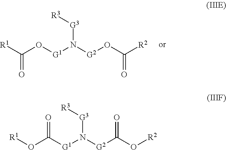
C(O[G1]N([G2]OC(=O)[R2])[G3][R3])(=O)[R1].O(C([G1]N([G2]C(O[R2])=O)[G3][R3])=O)[R1]
